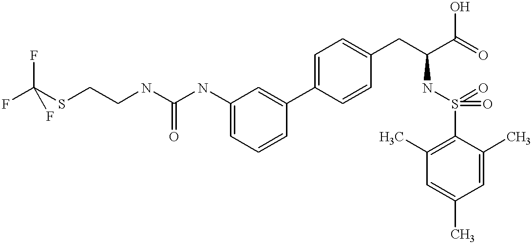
C1=C(NC(NCCSC(F)(F)F)=O)C=C(C2=CC=C(CC(C(=O)O)NS(=O)(=O)C3=C(C)C=C(C)C=C3C)C=C2)C=C1
